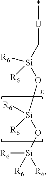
*[U]C[Si](O[Si](O[Si]([R6])([R6])[R6])([R6])[R6])([R6])[R6]
